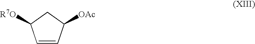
C1=CC([OAc])CC1[R7O]
